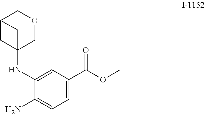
C1C2(NC3=CC(C(=O)OC)=CC=C3N)COCC1C2
